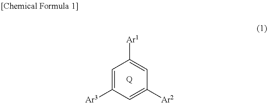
C1=C([Ar3])C=C([Ar2])C=C1[Ar1].[Q]
